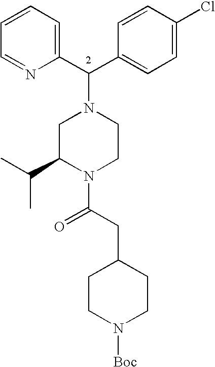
C1(C(C2=CC=C(Cl)C=C2)N2CC(C(C)C)N(C(CC3CCN([Boc])CC3)=O)CC2)=CC=CC=N1
